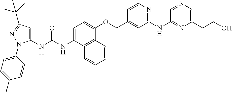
C1=C(NC(NC2=CC(C(C)(C)C)=NN2C2=CC=C(C)C=C2)=O)C2=C(C(OCC3=CC(NC4=NC(CCO)=CN=C4)=NC=C3)=C1)C=CC=C2
